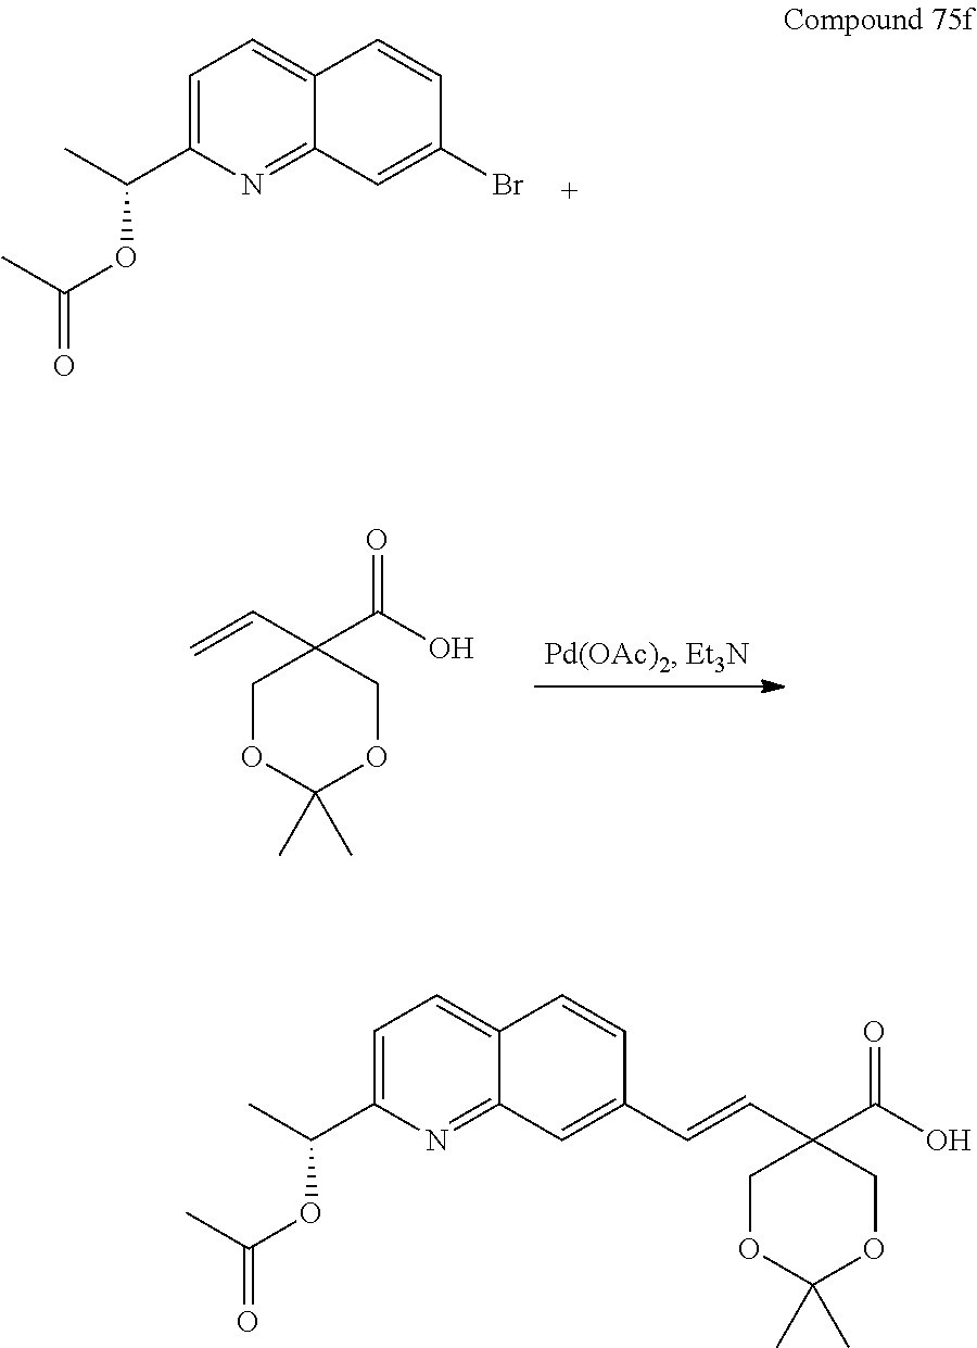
C1=C(C(C)OC(=O)C)N=C2C(=C1)C=CC(Br)=C2.C1OC(C)(C)OCC1(C=C)C(O)=O.C1=C(C(C)OC(=O)C)N=C2C(=C1)C=CC(C=CC1(C(O)=O)COC(C)(C)OC1)=C2
